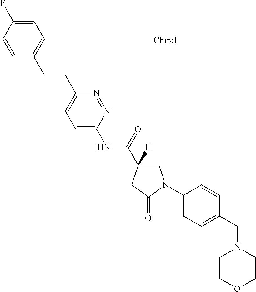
C1=C(F)C=CC(CCC2=CC=C(NC(=O)C3([H])CN(C4=CC=C(CN5CCOCC5)C=C4)C(=O)C3)N=N2)=C1
